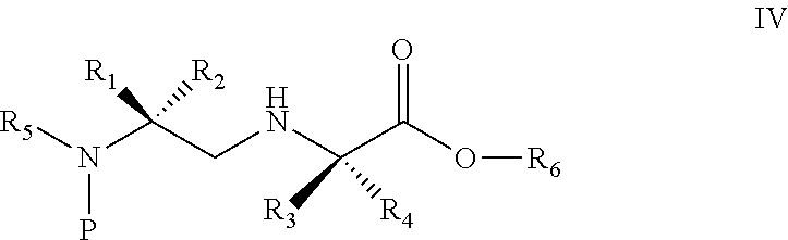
[R5]N(C(CNC(C(O[R6])=O)([R3])[R4])([R1])[R2])P
